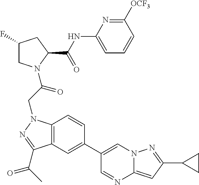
C1(F)CN(C(CN2C3=C(C(C(C)=O)=N2)C=C(C2=CN4C(=CC(C5CC5)=N4)N=C2)C=C3)=O)C(C(NC2=CC=CC([OCF3])=N2)=O)C1
